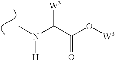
CN(C(C(O[W3])=O)[W3])[H]
